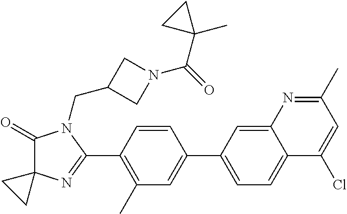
C1(=O)C2(N=C(C3=C(C)C=C(C4=CC=C5C(=C4)N=C(C)C=C5Cl)C=C3)N1CC1CN(C(=O)C3(C)CC3)C1)CC2
